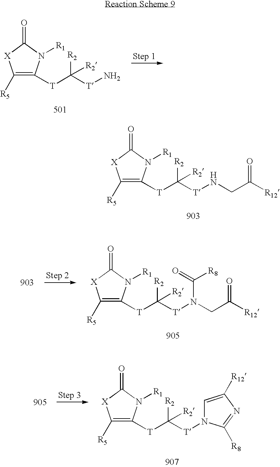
C1([R5])=C([T]C([T]N)([R2])[R2])N([R1])C(=O)[X]1.C1([R5])=C([T]C([T]NCC([R12])=O)([R2])[R2])N([R1])C(=O)[X]1.C1([R5])=C([T]C([T]N(CC([R12])=O)C([R8])=O)([R2])[R2])N([R1])C(=O)[X]1.C1([R5])=C([T]C([T]N2C=C([R12])N=C2[R8])([R2])[R2])N([R1])C(=O)[X]1
